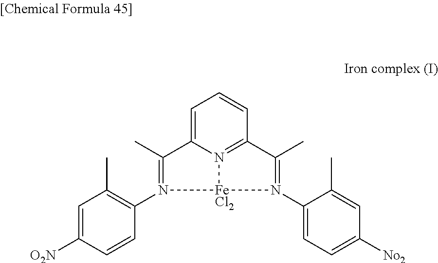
C1=C2N3=C(C=C1)C(C)=N(C1=CC=C([No2])C=C1C)[FeCl2]3N(C1=C(C)C=C([O2N])C=C1)=C2C
